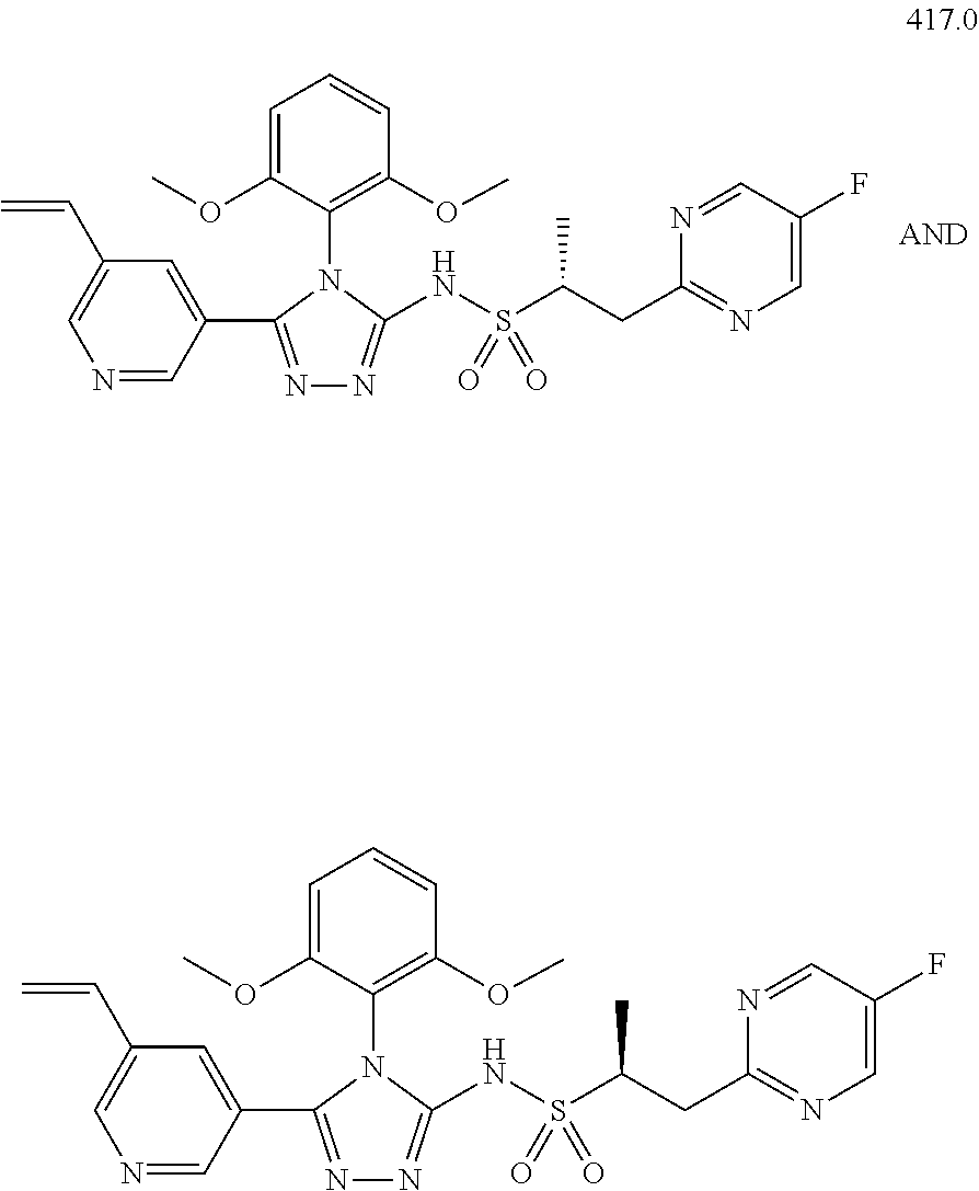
N(S(C(CC1=NC=C(F)C=N1)C)(=O)=O)C1=NN=C(C2=CC(C=C)=CN=C2)N1C1=C(OC)C=CC=C1OC.N(S(C(CC1=NC=C(F)C=N1)C)(=O)=O)C1=NN=C(C2=CC(C=C)=CN=C2)N1C1=C(OC)C=CC=C1OC
